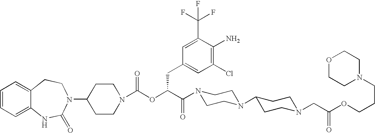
C12=CC=CC=C1NC(=O)N(C1CCN(C(OC(C(=O)N3CCN(C4CCN(CC(OCCCN5CCOCC5)=O)CC4)CC3)CC3=CC(Cl)=C(N)C(C(F)(F)F)=C3)=O)CC1)CC2
